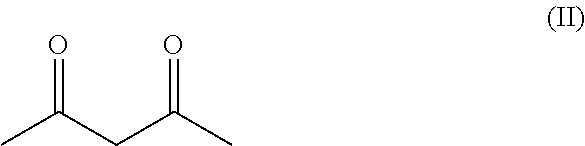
O=C(C)CC(=O)C
